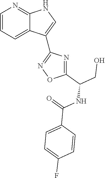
C1=CC=C2C(=N1)NC=C2C1=NOC(C(CO)NC(=O)C2=CC=C(F)C=C2)=N1
